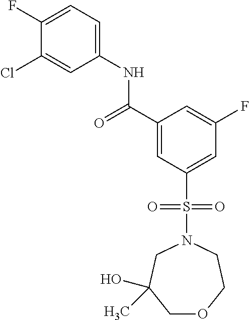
C(C1=CC(S(N2CCOCC(O)(C)C2)(=O)=O)=CC(F)=C1)(=O)NC1=CC=C(F)C(Cl)=C1
